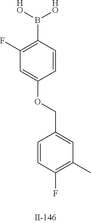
B(C1=C(F)C=C(OCC2=CC(C)=C(F)C=C2)C=C1)([HO])[HO]
